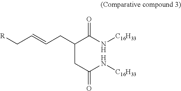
C(CC(N[C16H33])=O)(C(N[C16H33])=O)CC=CC[R]
